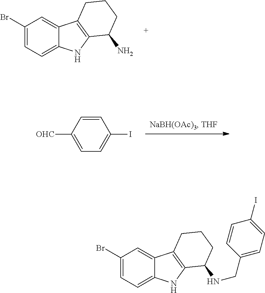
C1(Br)=CC=C2C(=C1)C1=C(N2)C(N)CCC1.C1([OHC])=CC=C(I)C=C1.C1(Br)=CC=C2C(=C1)C1=C(N2)C(NCC2=CC=C(I)C=C2)CCC1
